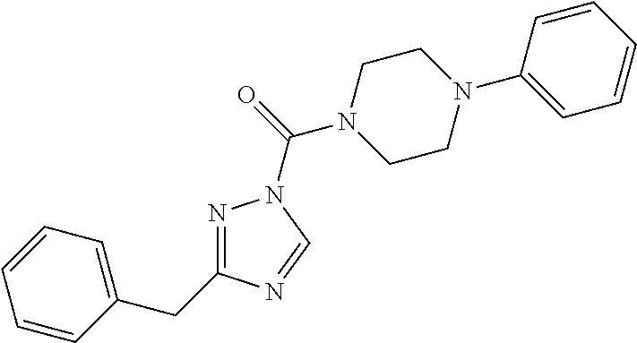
N1=C(CC2=CC=CC=C2)N=CN1C(=O)N1CCN(C2=CC=CC=C2)CC1
